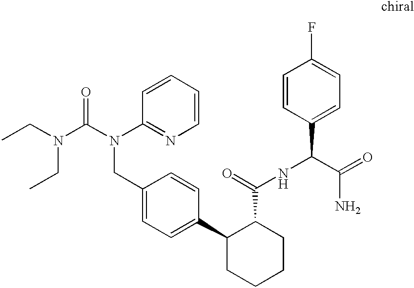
C1(CN(C(=O)N(CC)CC)C2=NC=CC=C2)=CC=C(C2CCCCC2C(NC(C2=CC=C(F)C=C2)C(=O)N)=O)C=C1
